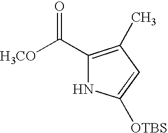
C1(C([H3CO])=O)=C(C)C=C([OTBS])N1
